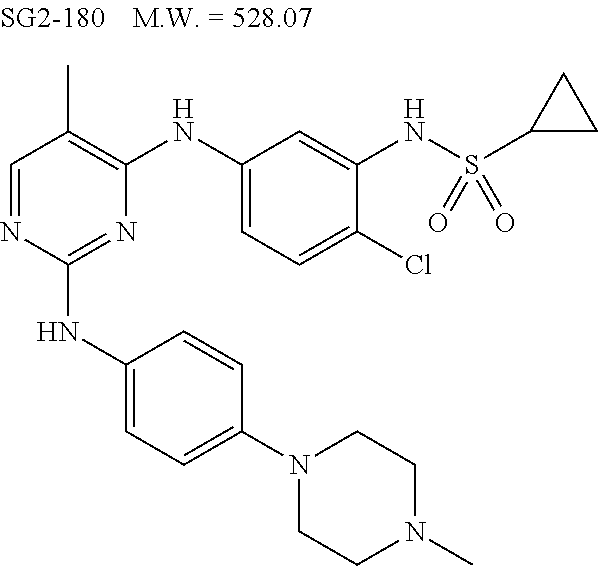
N1=C(NC2=CC=C(N3CCN(C)CC3)C=C2)N=CC(C)=C1NC1=CC=C(Cl)C(NS(C2CC2)(=O)=O)=C1
